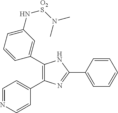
C1(C2=CC(N[O2S]N(C)C)=CC=C2)=C(C2=CC=NC=C2)N=C(C2=CC=CC=C2)N1
